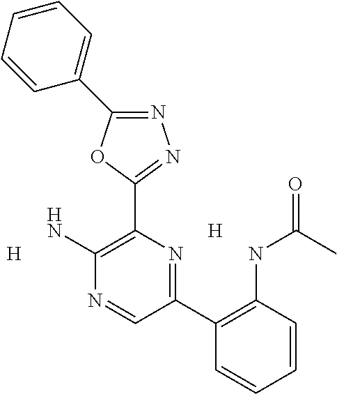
[H].N1=C(C2=CC=CC=C2)OC(C2=C(N)N=CC(C3=C(NC(=O)C)C=CC=C3)=N2)=N1.[H]
